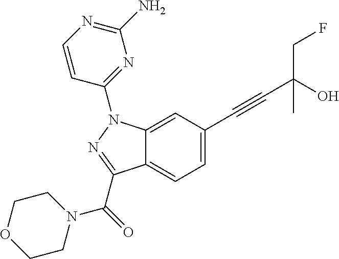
C(C(C#CC1=CC=C2C(=C1)N(C1=NC(N)=NC=C1)N=C2C(N1CCOCC1)=O)(O)C)F
